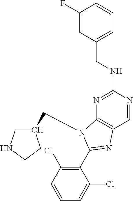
N1=C(NCC2=CC=CC(F)=C2)N=CC2=C1N(CC1CNCC1)C(C1=C(Cl)C=CC=C1Cl)=N2
